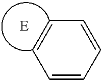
C1=CC=CC=C1.[E]
